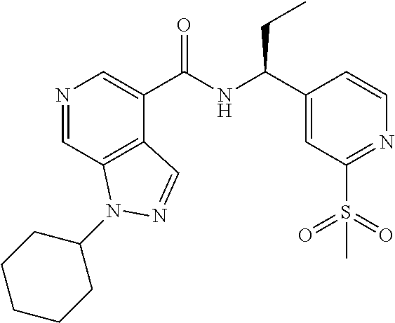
N1=CC2=C(C(C(NC(CC)C3=CC(S(=O)(=O)C)=NC=C3)=O)=C1)C=NN2C1CCCCC1
